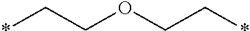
*CCOCC*
